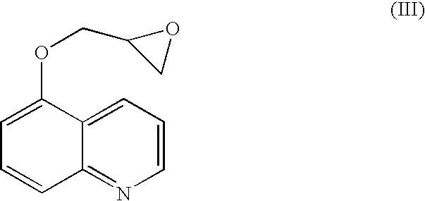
C1=CC=C2C(=N1)C=CC=C2OCC1CO1
